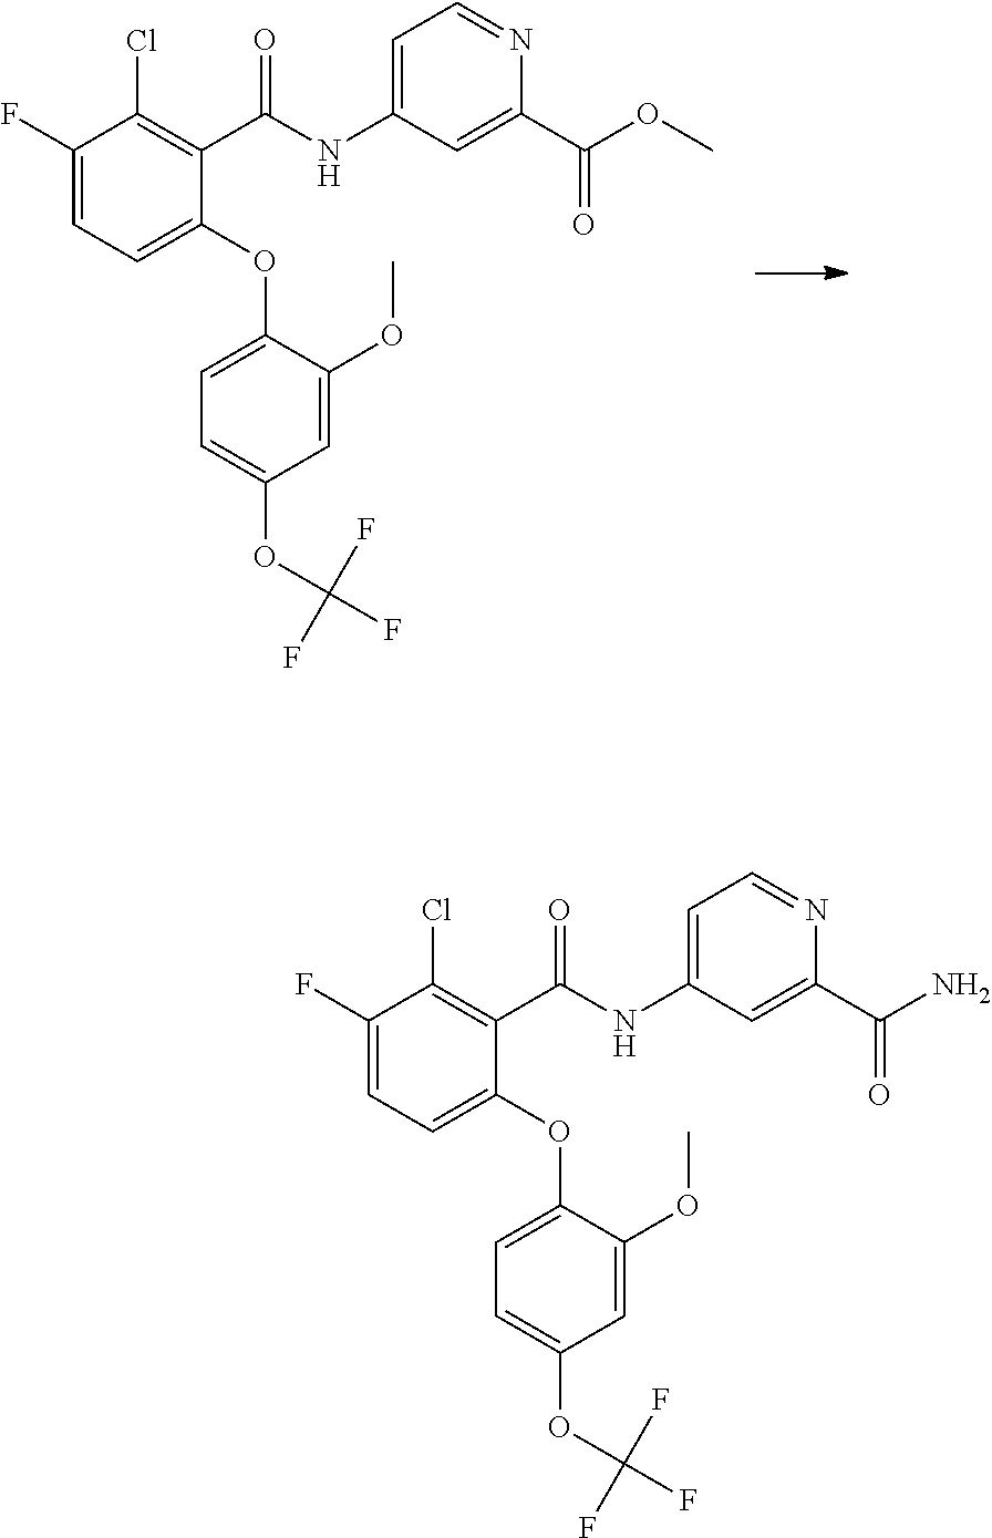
C1(F)=CC=C(OC2=CC=C(OC(F)(F)F)C=C2OC)C(C(NC2=CC=NC(C(=O)OC)=C2)=O)=C1Cl.C1(F)=CC=C(OC2=CC=C(OC(F)(F)F)C=C2OC)C(C(NC2=CC=NC(C(=O)N)=C2)=O)=C1Cl
